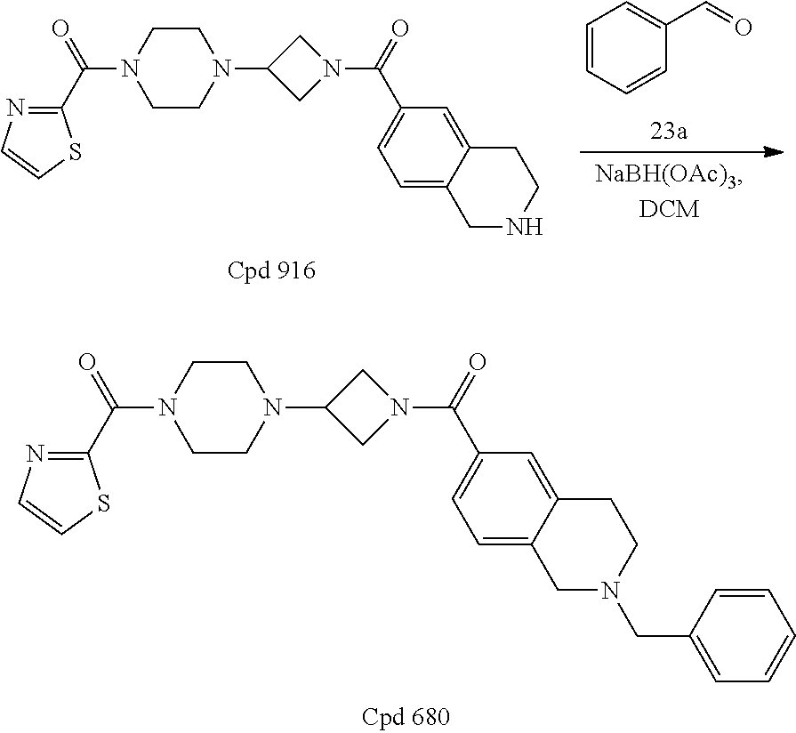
C1CN(C(C2=NC=CS2)=O)CCN1C1CN(C(=O)C2=CC=C3C(=C2)CCNC3)C1.C1=CC=CC(C=O)=C1.C1CN(C(C2=NC=CS2)=O)CCN1C1CN(C(=O)C2=CC=C3C(=C2)CCN(CC2=CC=CC=C2)C3)C1
